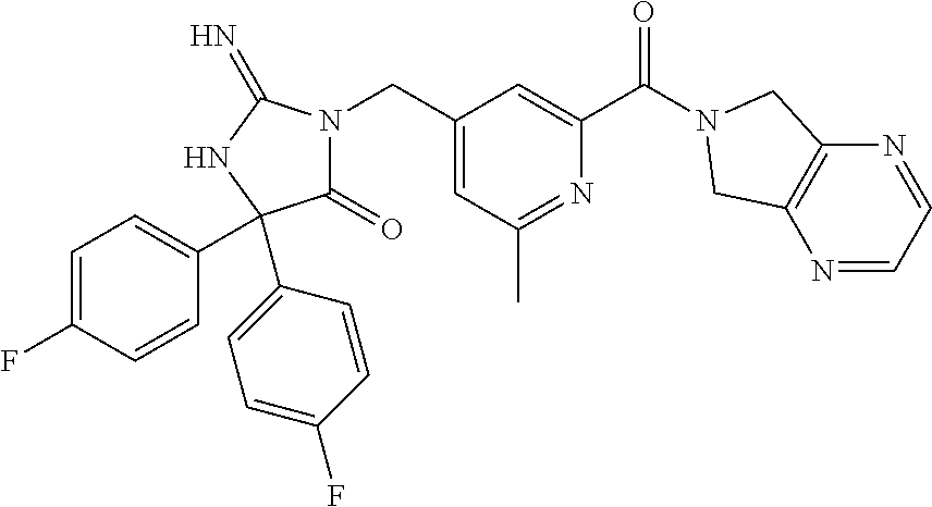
C1(=O)N(CC2=CC(C)=NC(C(=O)N3CC4=C(N=CC=N4)C3)=C2)C(=N)NC1(C1=CC=C(F)C=C1)C1=CC=C(F)C=C1
